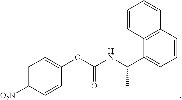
C1=C([O2N])C=CC(OC(NC(C2=CC=CC3=C2C=CC=C3)C)=O)=C1
